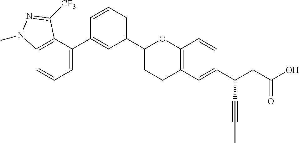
C1(C2CCC3=C(O2)C=CC(C(CC(O)=O)C#CC)=C3)=CC=CC(C2=CC=CC3=C2C([CF3])=NN3C)=C1
